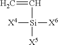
C=C[Si]([X4])([X6])[X5]
